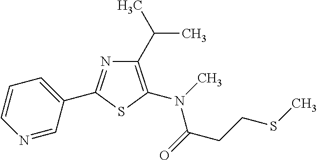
C1=CC=C(C2=NC(C(C)C)=C(N(C)C(CCSC)=O)S2)C=N1
